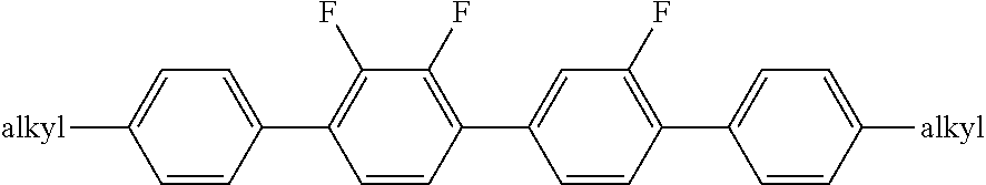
C1=C([alkyl])C=CC(C2=C(F)C(F)=C(C3=CC(F)=C(C4=CC=C([alkyl])C=C4)C=C3)C=C2)=C1
